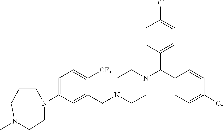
C1=C(N2CCCN(C)CC2)C=C(CN2CCN(C(C3=CC=C(Cl)C=C3)C3=CC=C(Cl)C=C3)CC2)C([CF3])=C1
